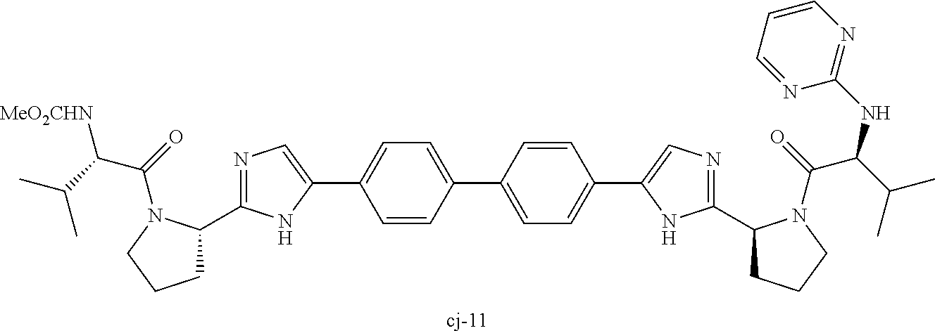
C1C(C2=NC=C(C3=CC=C(C4=CC=C(C5=CN=C(C6CCCN6C(C(C(C)C)NC6=NC=CC=N6)=O)N5)C=C4)C=C3)N2)N(C(C(C(C)C)[MeO2CHN])=O)CC1
